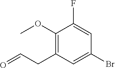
C1(OC)=C(CC=O)C=C(Br)C=C1F
